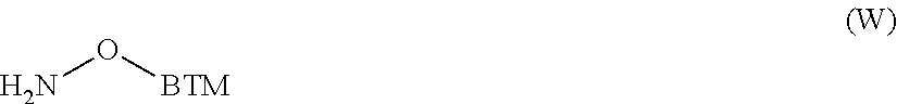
NO[BTM]
